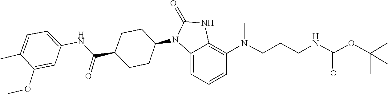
N(CCCNC(OC(C)(C)C)=O)(C)C1=C2NC(=O)N(C3CCC(C(NC4=CC=C(C)C(OC)=C4)=O)CC3)C2=CC=C1
